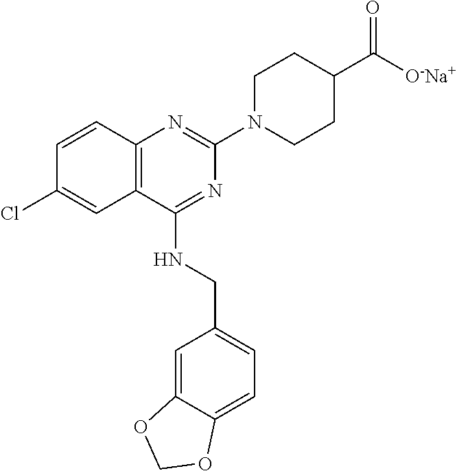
C12=C(C(NCC3=CC=C4C(=C3)OCO4)=NC(N3CCC(C([O-Na+])=O)CC3)=N1)C=C(Cl)C=C2
